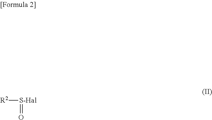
[R2][S-Hal]=O
